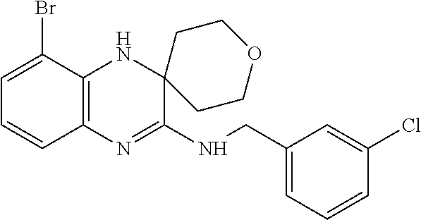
C1=C(Br)C2=C(C=C1)N=C(NCC1=CC=CC(Cl)=C1)C1(N2)CCOCC1
